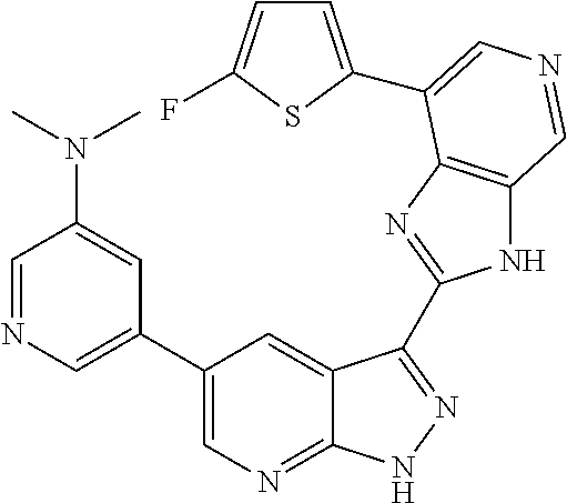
C1(C2=CN=CC(N(C)C)=C2)=CN=C2C(=C1)C(C1=NC3=C(N1)C=NC=C3C1=CC=C(F)S1)=NN2
